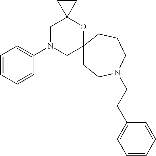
C1N(C2=CC=CC=C2)CC2(OC13CC3)CCN(CCC1=CC=CC=C1)CCC2
